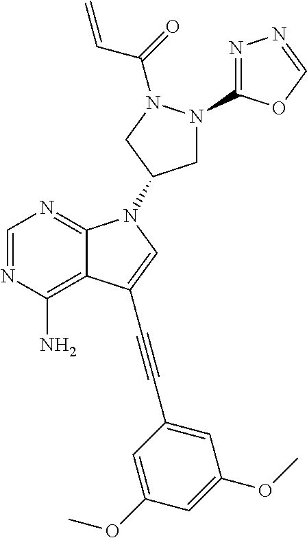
C1=NC(N)=C2C(=N1)N(C1CN(C3=NN=CO3)N(C(=O)C=C)C1)C=C2C#CC1=CC(OC)=CC(OC)=C1
